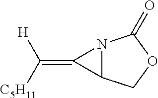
N12C(COC1=O)C2=C([C5H11])[H]
